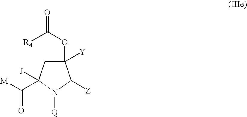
C1(OC(=O)[R4])([Y])CC(C([M])=O)([J])N([Q])C1[Z]
